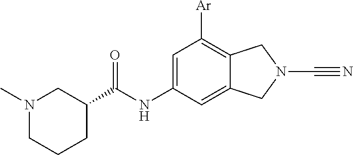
C1=C2C(=C([Ar])C=C1NC(C1CN(C)CCC1)=O)CN(C#N)C2
